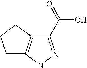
C1C2=C(CC1)C(C(=O)O)=NN2
